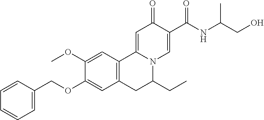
C1(OC)=CC2=C(C=C1OCC1=CC=CC=C1)CC(CC)N1C2=CC(=O)C(C(NC(CO)C)=O)=C1
